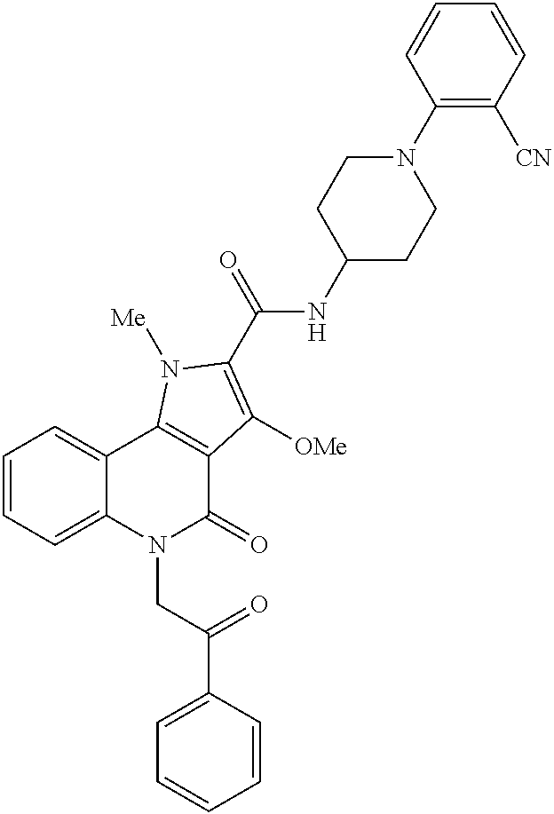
C1=CC=CC(C(=O)CN2C(=O)C3=C(C4=CC=CC=C24)N([Me])C(C(=O)NC2CCN(C4=C([CN])C=CC=C4)CC2)=C3[OMe])=C1
